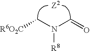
[Z2].C(N(C=O)[R8])[R6O2C]
